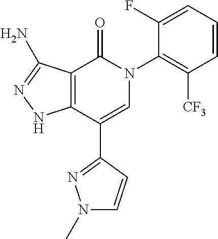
C12=C(C(C3=NN(C)C=C3)=CN(C3=C([CF3])C=CC=C3F)C1=O)NN=C2N
